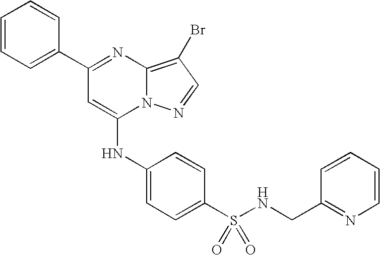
C1=C(C2=NC3=C(Br)C=NN3C(NC3=CC=C(S(=O)(=O)NCC4=NC=CC=C4)C=C3)=C2)C=CC=C1
